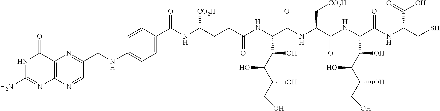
C12=C(N=CC(CNC3=CC=C(C(NC(CCC(NC(C(NC(C(=O)NC(C(NC(CS)C(O)=O)=O)C(C(C(CO)O)O)O)C[CO2H])=O)C(C(C(CO)O)O)O)=O)[CO2H])=O)C=C3)=N1)N=C(N)NC2=O
